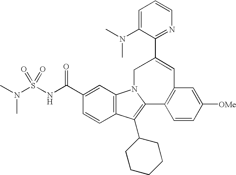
C1(C(NS(N(C)C)(=O)=O)=O)=CC2=C(C=C1)C(C1CCCCC1)=C1N2CC(C2=NC=CC=C2N(C)C)=CC2=C1C=CC([OMe])=C2
